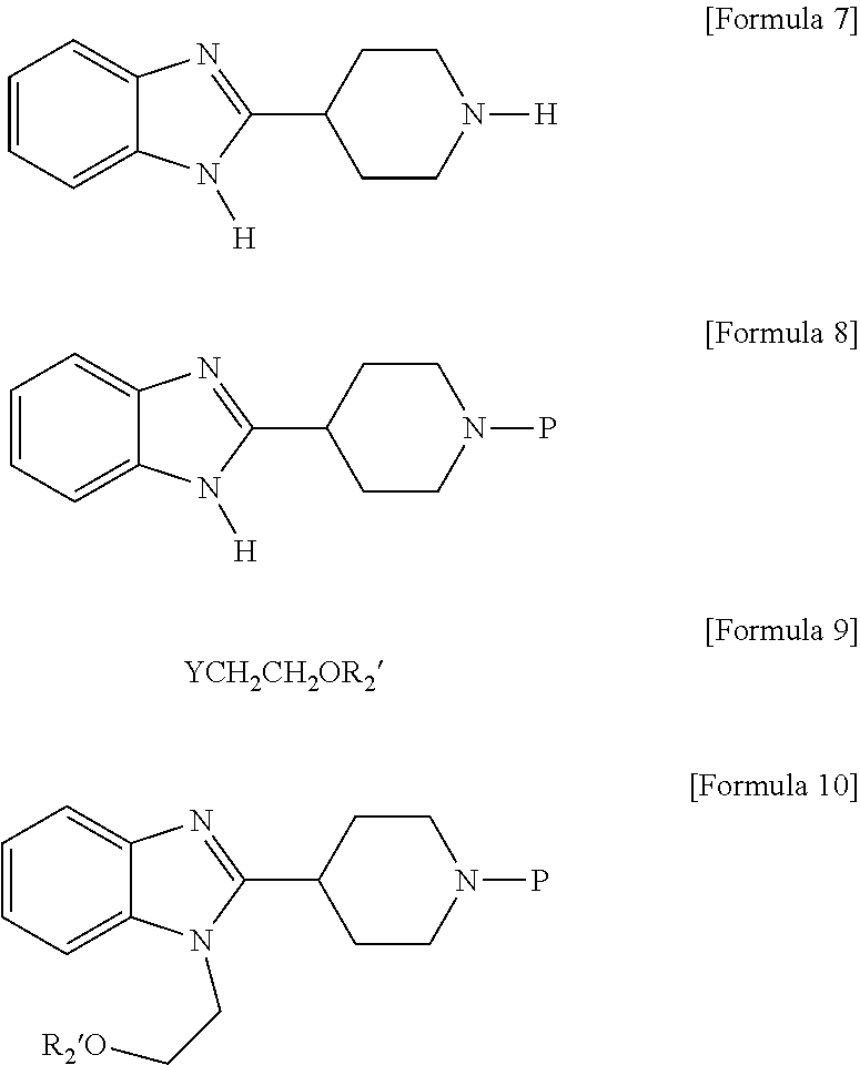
C1=CC=C2C(=C1)N=C(C1CCN([H])CC1)N2[H].C1=CC=C2C(=C1)N=C(C1CCN(P)CC1)N2CC[R2O].C1=CC=C2C(=C1)N=C(C1CCN(P)CC1)N2[H]
